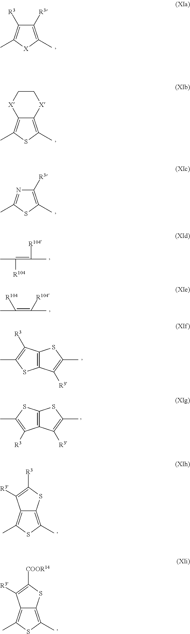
C1([R3])=C(C)[X]C(C)=C1[R3].C12=C(C)SC(C)=C1[X]CC[X]2.C1([R3])=C(C)SC(C)=N1.CC([R104])=C([R104])C.CC([R104])=C([R104])C.C12=C(C([R3'])=C(C)S1)SC(C)=C2[R3].C12=C(C([R3'])=C(C)S1)C([R3])=C(C)S2.C12=C(C)SC(C)=C1SC([R3])=C2[R3'].C12=C(C)SC(C)=C1SC([COOR14])=C2[R3']
